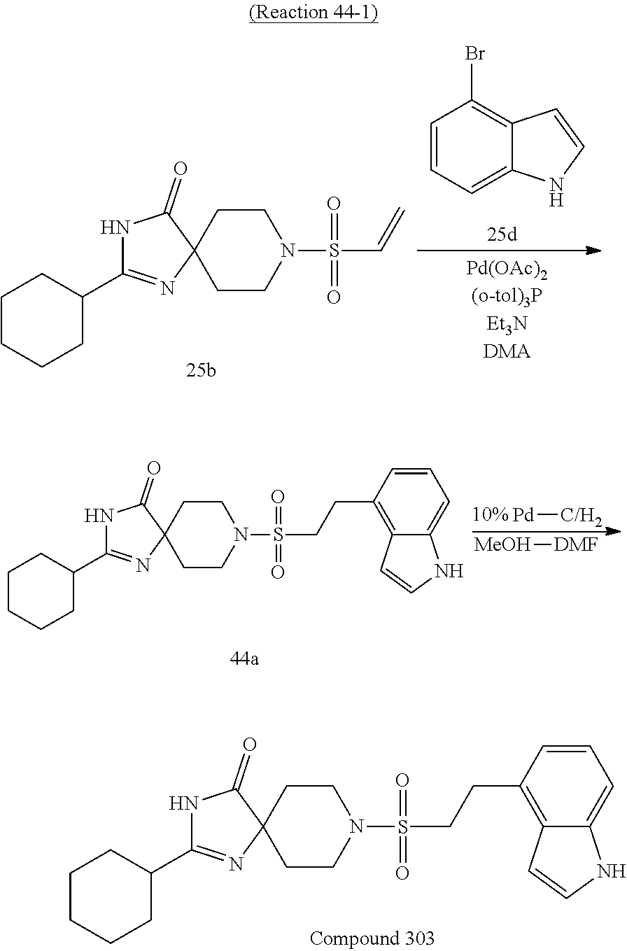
C1CCCC(C2=NC3(C(=O)N2)CCN(S(C=C)(=O)=O)CC3)C1.C1=CC=C2C(=C1Br)C=CN2.C1CCCC(C2=NC3(C(=O)N2)CCN(S(CCC2=C4C(=CC=C2)NC=C4)(=O)=O)CC3)C1.[Pd][C/H2].[MeOH][DMF].C1CCCC(C2=NC3(C(=O)N2)CCN(S(CCC2=C4C(=CC=C2)NC=C4)(=O)=O)CC3)C1
